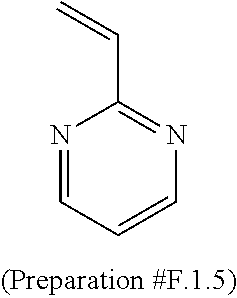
N1=CC=CN=C1C=C
